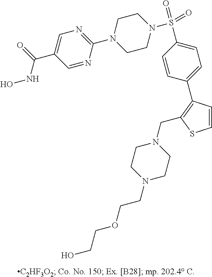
S(C1=CC=C(C2=C(CN3CCN(CCOCCO)CC3)SC=C2)C=C1)(=O)(=O)N1CCN(C2=NC=C(C(NO)=O)C=N2)CC1
